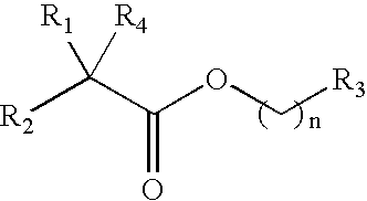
[R2]C(C(OC[R3])=O)([R1])[R4]
